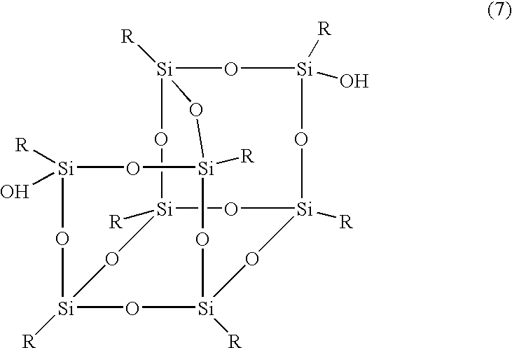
[Si]1([R])(O)O[Si]2([R])O[Si]3([R])O[Si]4([R])O[Si]([R])(O)O[Si]([R])(O[Si]([R])(O[Si]([R])(O2)O4)O1)O3
